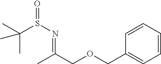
C1=CC(COCC(C)=NS(=O)C(C)(C)C)=CC=C1
